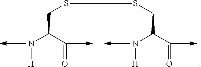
N(C(C=O)CSSCC(N[H])C=O)[H]
